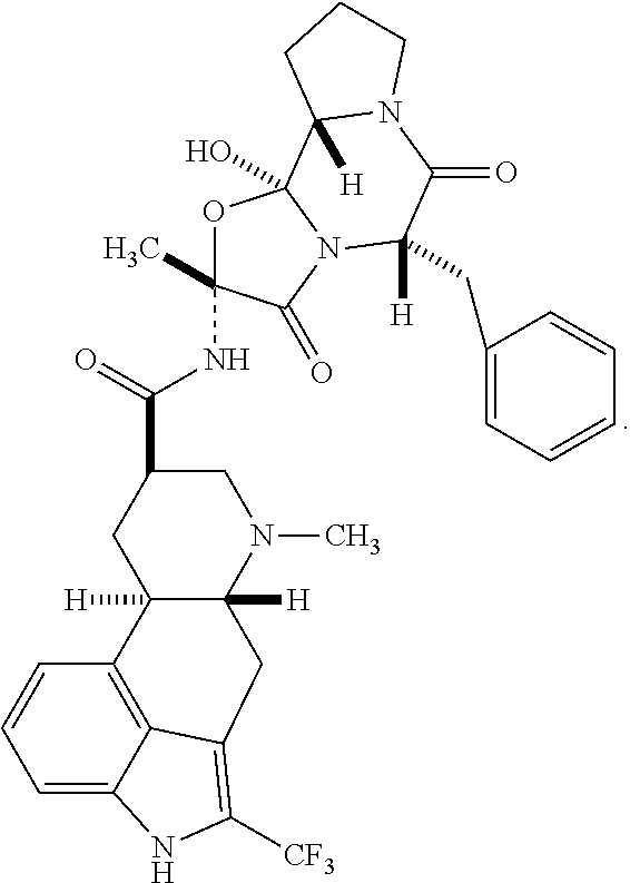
C12([H])C([H])(N(C)CC(C(=O)NC3(C)OC4(O)N(C3=O)C(CC3=CC=CC=C3)([H])C(=O)N3C4([H])CCC3)C1)CC1=C([CF3])NC3=CC=CC2=C31
